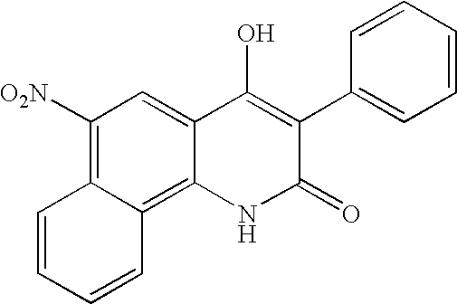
C1([O2N])=C2C(=C3C(=C1)C(O)=C(C1=CC=CC=C1)C(=O)N3)C=CC=C2
